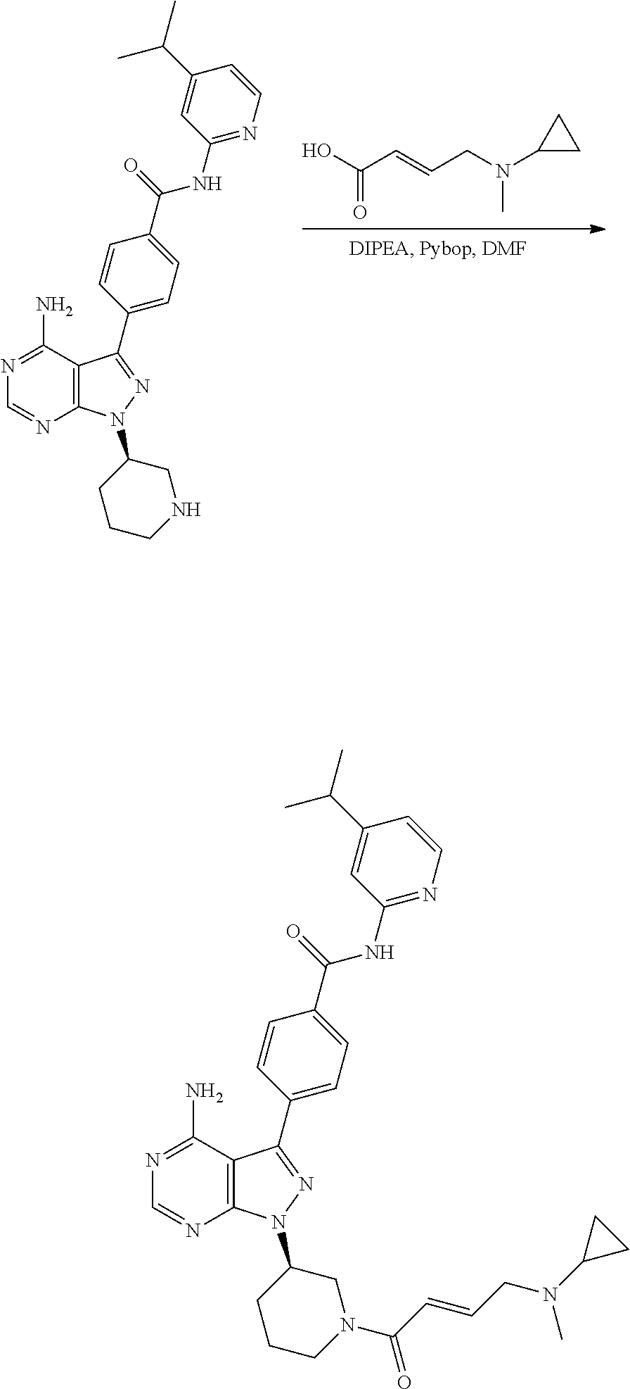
N1=C(N)C2=C(N=C1)N(C1CCCN(C(C=CCN(C3CC3)C)=O)C1)N=C2C1=CC=C(C(=O)NC2=NC=CC(C(C)C)=C2)C=C1.N1=C(N)C2=C(N=C1)N(C1CCCNC1)N=C2C1=CC=C(C(=O)NC2=NC=CC(C(C)C)=C2)C=C1.OC(C=CCN(C1CC1)C)=O
